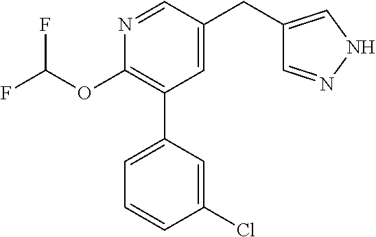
N1=CC(CC2=CNN=C2)=CC(C2=CC=CC(Cl)=C2)=C1OC(F)F
